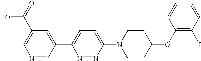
N1=CC(C2=CC=C(N3CCC(OC4=C(I)C=CC=C4)CC3)N=N2)=CC(C(=O)O)=C1
